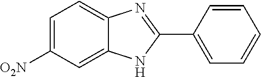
C1=C([NO2])C=C2C(=C1)N=C(C1=CC=CC=C1)N2
